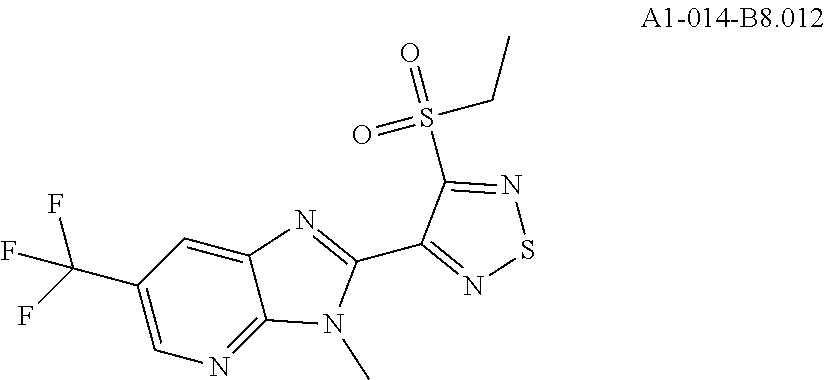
C1(C(F)(F)F)=CN=C2C(=C1)N=C(C1=NSN=C1S(=O)(CC)=O)N2C
